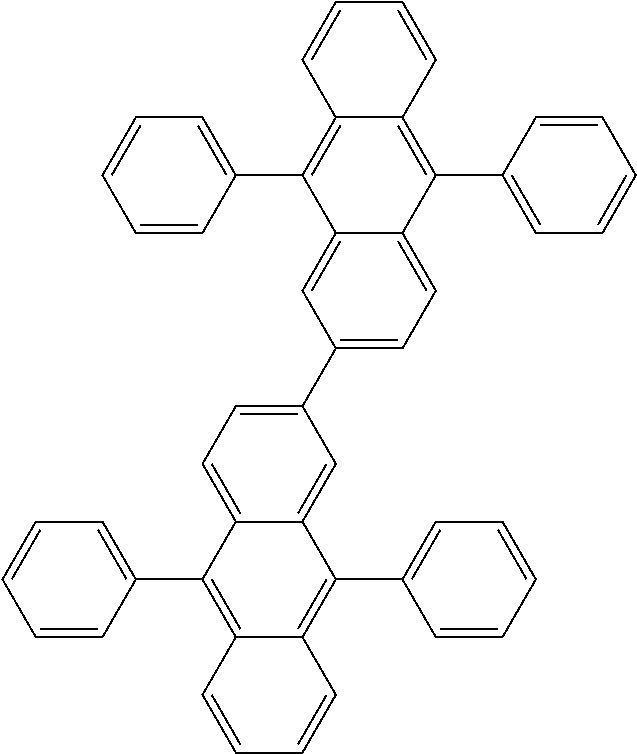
C1=CC=C(C2=C3C(=C(C4=CC=CC=C4)C4=CC=C(C5=CC=C6C(=C5)C(C5=CC=CC=C5)=C5C(=C6C6=CC=CC=C6)C=CC=C5)C=C24)C=CC=C3)C=C1
